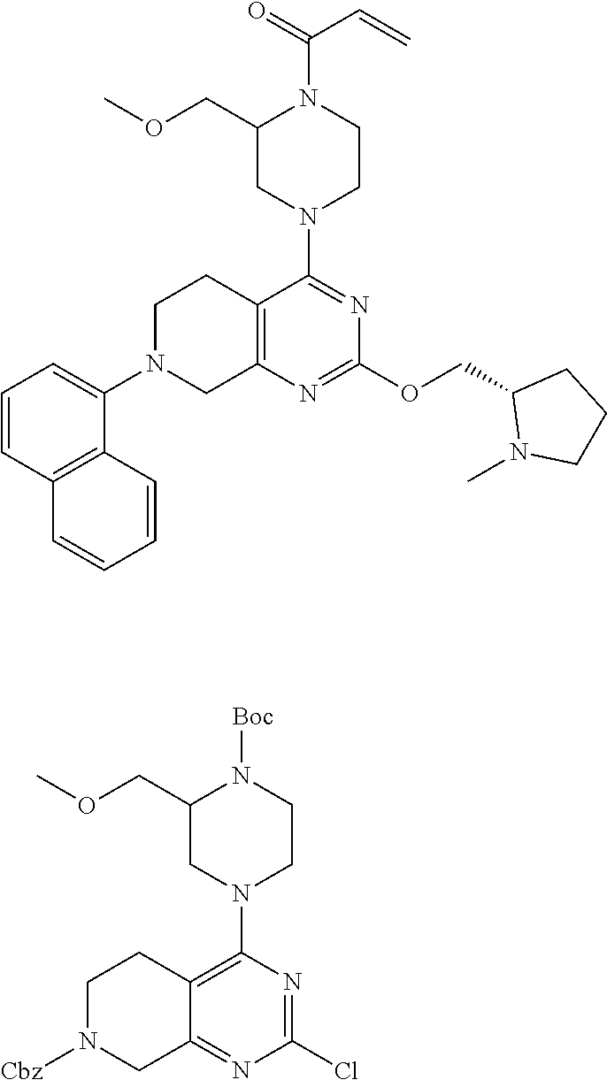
C1(COC)CN(C2=NC(OCC3CCCN3C)=NC3=C2CCN(C2=CC=CC4=C2C=CC=C4)C3)CCN1C(=O)C=C.C1(COC)CN(C2=C3C(=NC(Cl)=N2)CN([Cbz])CC3)CCN1[Boc]
